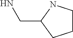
C1CNC(CN)C1
